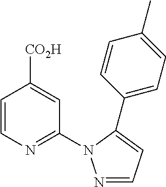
C1=CN=C(N2N=CC=C2C2=CC=C(C)C=C2)C=C1[CO2H]
